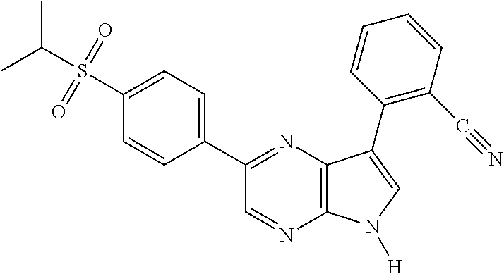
CC(S(=O)(=O)C1=CC=C(C2=NC3=C(N=C2)N([H])C=C3C2=C(C#N)C=CC=C2)C=C1)C
